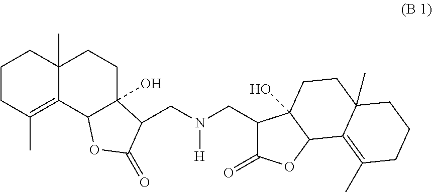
C1CC(C)=C2C(C)(C1)CCC1(O)C2OC(=O)C1CN([H])CC1C(=O)OC2C1(O)CCC1(C)C2=C(C)CCC1
